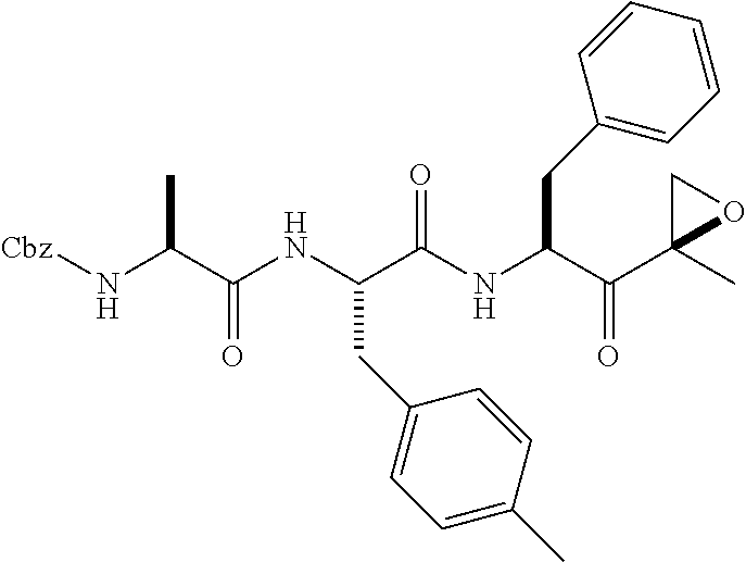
N(C(C(NC(C(NC(C(C1(C)OC1)=O)CC1=CC=CC=C1)=O)CC1=CC=C(C)C=C1)=O)C)[Cbz]
